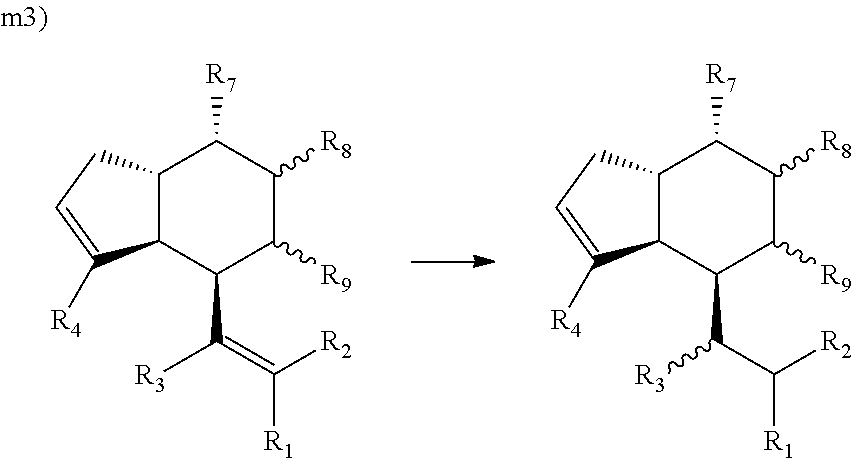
C12C(CC=C1[R4])C([R7])C([R8])C([R9])C2C([R3])=C([R1])[R2].C12C(CC=C1[R4])C([R7])C([R8])C([R9])C2C([R3])C([R1])[R2]
